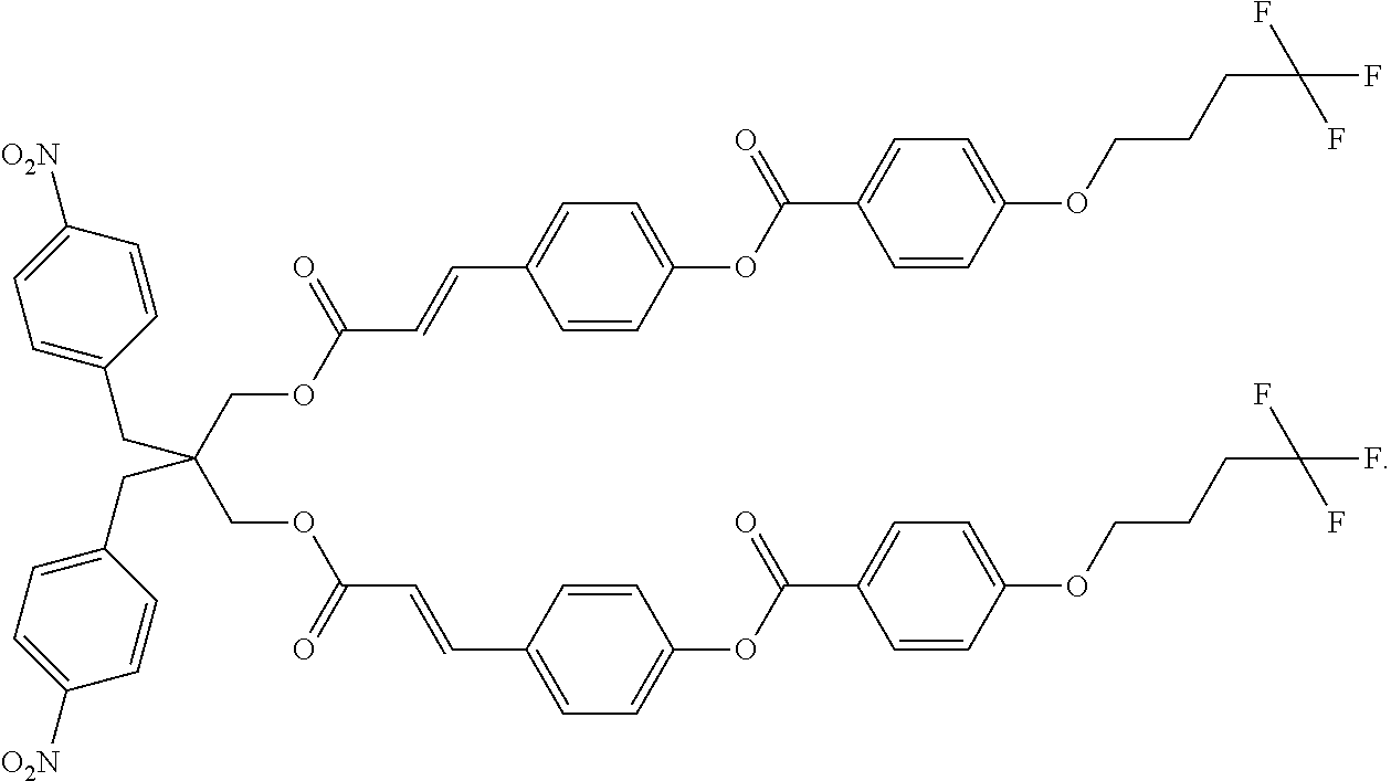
C(OC(C=CC1=CC=C(OC(=O)C2=CC=C(OCCCC(F)(F)F)C=C2)C=C1)=O)C(CC1=CC=C([O2N])C=C1)(COC(C=CC1=CC=C(OC(=O)C2=CC=C(OCCCC(F)(F)F)C=C2)C=C1)=O)CC1=CC=C([O2N])C=C1
